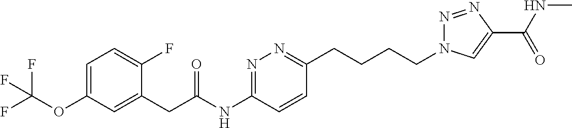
C1=C(OC(F)(F)F)C=C(CC(NC2=NN=C(CCCCN3N=NC(C(NC)=O)=C3)C=C2)=O)C(F)=C1
